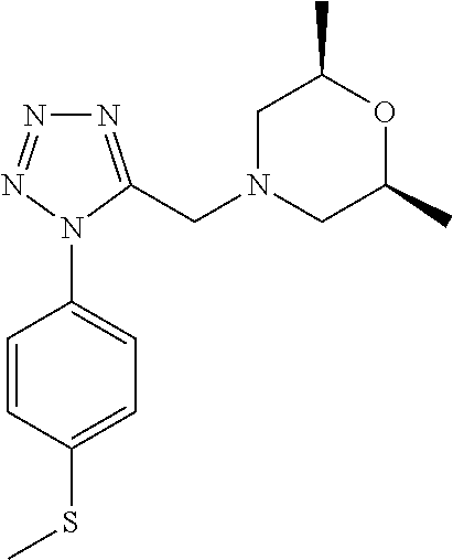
C1=CC(SC)=CC=C1N1C(CN2CC(C)OC(C)C2)=NN=N1
